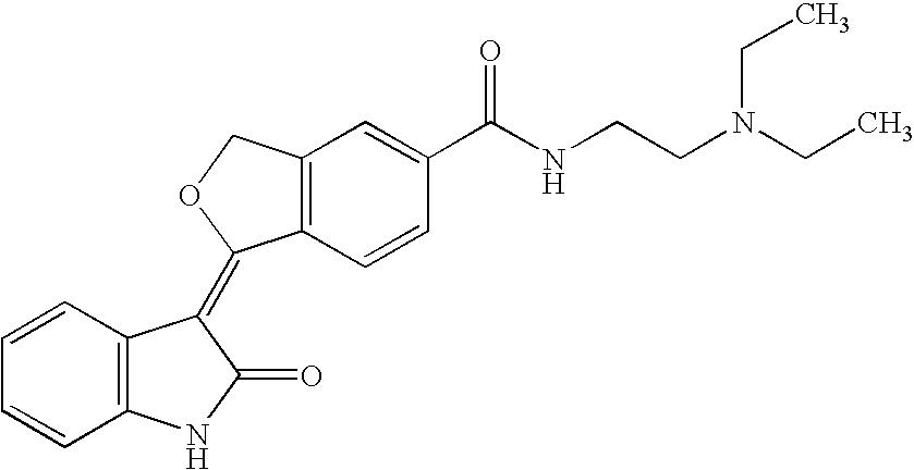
C1=CC=CC2=C1C(=C1C3=C(C=C(C(NCCN(CC)CC)=O)C=C3)CO1)C(=O)N2
